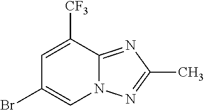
C1=C([CF3])C2=NC(C)=NN2C=C1Br
